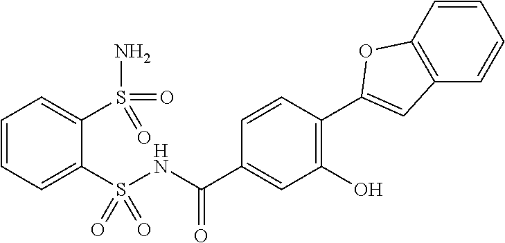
C1=CC=C(S(NC(C2=CC(O)=C(C3=CC4=C(C=CC=C4)O3)C=C2)=O)(=O)=O)C(S(N)(=O)=O)=C1
